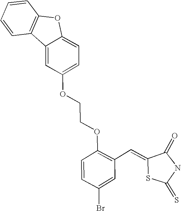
C1=C2C3=C(OC2=CC=C1OCCOC1=C(C=C2SC(=S)NC2=O)C=C(Br)C=C1)C=CC=C3
